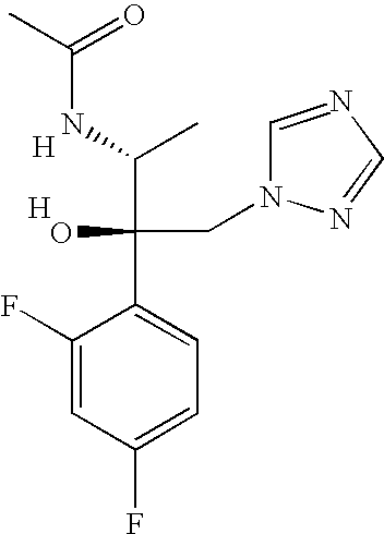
C1(F)=CC(F)=CC=C1C(C(NC(C)=O)C)(CN1C=NC=N1)O.[H].[H]
